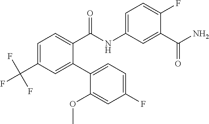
C1=C(C(F)(F)F)C=C(C2=CC=C(F)C=C2OC)C(C(NC2=CC=C(F)C(C(N)=O)=C2)=O)=C1
